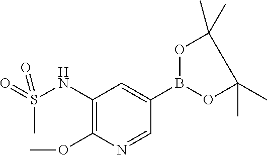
COC1=C(NS(C)(=O)=O)C=C(B2OC(C)(C)C(C)(C)O2)C=N1
